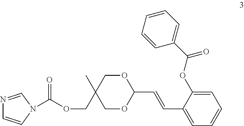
N1=CN(C(=O)OCC2(C)COC(C=CC3=CC=CC=C3OC(C3=CC=CC=C3)=O)OC2)C=C1
